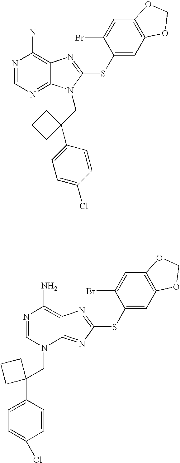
N1=CN=C2C(=C1N)N=C(SC1=CC3=C(C=C1Br)OCO3)N2CC1(C2=CC=C(Cl)C=C2)CCC1.N1=CN(CC2(C3=CC=C(Cl)C=C3)CCC2)C2=NC(SC3=CC4=C(C=C3Br)OCO4)=NC2=C1N
